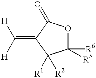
C1([R6])([R5])OC(=O)C(=C([H])[H])C1([R1])[R2]
